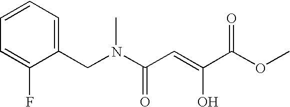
C1=C(F)C(CN(C(C=C(C(OC)=O)O)=O)C)=CC=C1
